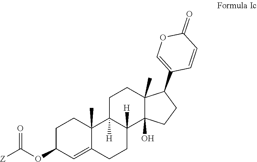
C1C(OC([Z])=O)C=C2C(C)(C1)C1([H])C([H])(CC2)C2(O)C(C)(CC1)C(C1=COC(=O)C=C1)CC2
